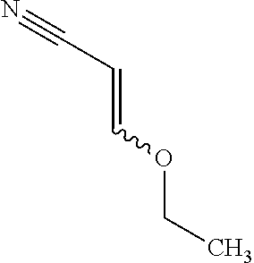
N#CC=COCC
